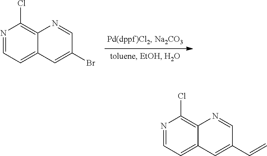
N1=CC=C2C(=C1Cl)N=CC(Br)=C2.N1=CC=C2C(=C1Cl)N=CC(C=C)=C2
